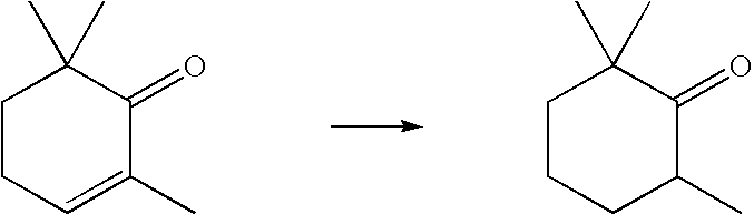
C1CC=C(C)C(=O)C1(C)C.C1CCC(C)C(=O)C1(C)C
